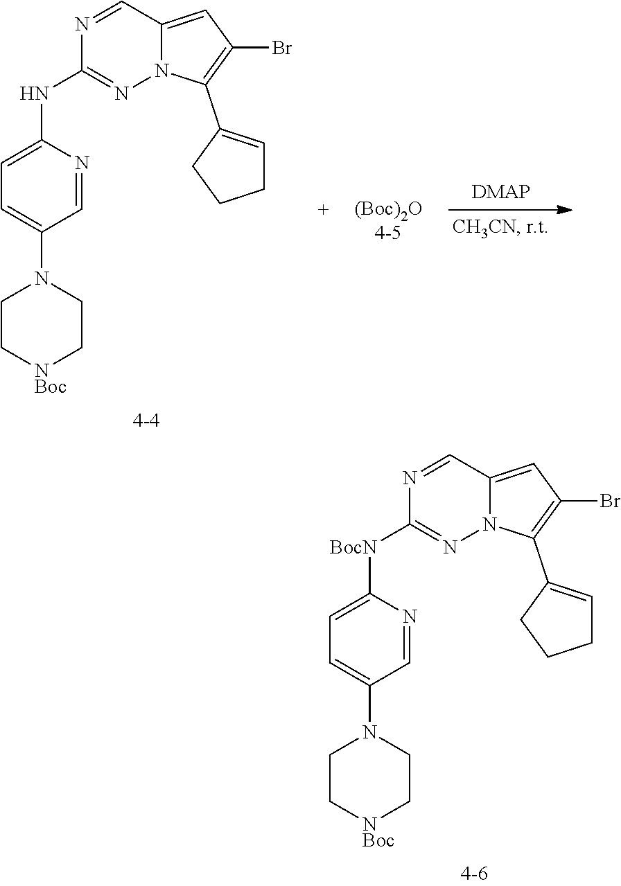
C1=NC([BocN]C2=NN3C(=CC(Br)=C3C3=CCCC3)C=N2)=CC=C1N1CC[NBoc]CC1.C1=NC(NC2=NN3C(=CC(Br)=C3C3=CCCC3)C=N2)=CC=C1N1CC[NBoc]CC1
